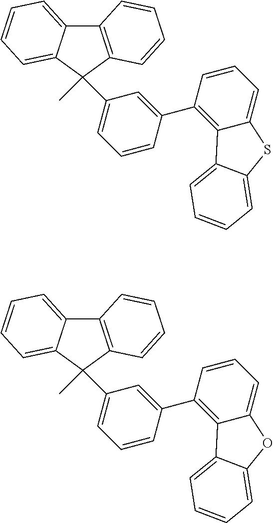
C12=C(C(C)(C3=CC=CC(C4=C5C(=CC=C4)SC4=CC=CC=C54)=C3)C3=CC=CC=C13)C=CC=C2.C12=C(C(C)(C3=CC=CC(C4=C5C(=CC=C4)OC4=CC=CC=C54)=C3)C3=CC=CC=C13)C=CC=C2
